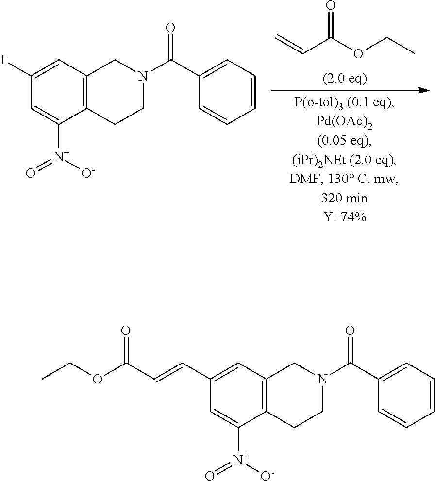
C(=C)C(=O)OCC.[O-][N+](C1=CC(I)=CC2=C1CCN(C(C1=CC=CC=C1)=O)C2)=O.[O-][N+](C1=CC(C=CC(OCC)=O)=CC2=C1CCN(C(C1=CC=CC=C1)=O)C2)=O
